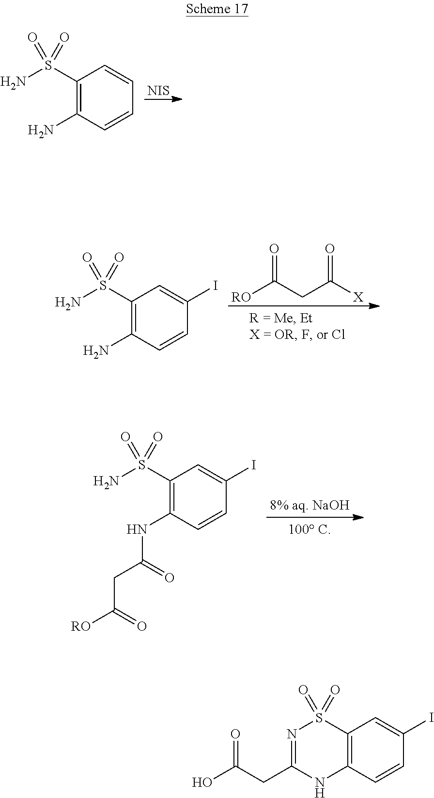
[RO]C(CC([X])=O)=O.C1(S(N)(=O)=O)=C(N)C=CC(I)=C1.C1(S(N)(=O)=O)=C(NC(CC([RO])=O)=O)C=CC(I)=C1.[NIS].C1(S(N)(=O)=O)=C(N)C=CC=C1.C12=C(C=CC(I)=C1)NC(CC(O)=O)=NS2(=O)=O
